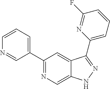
C1(C2=CC=CN=C2)=NC=C2C(=C1)C(C1=CC=CC(F)=N1)=NN2
